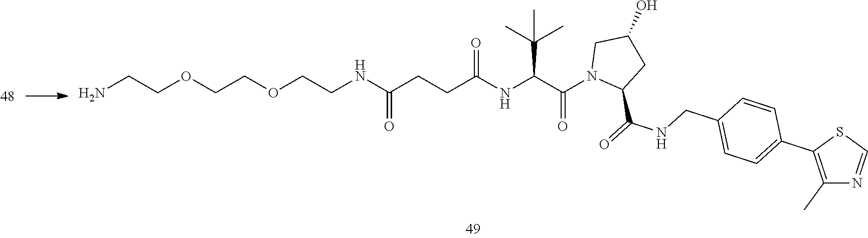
NCCOCCOCCNC(CCC(NC(C(N1C(C(=O)NCC2=CC=C(C3=C(C)N=CS3)C=C2)CC(O)C1)=O)C(C)(C)C)=O)=O
